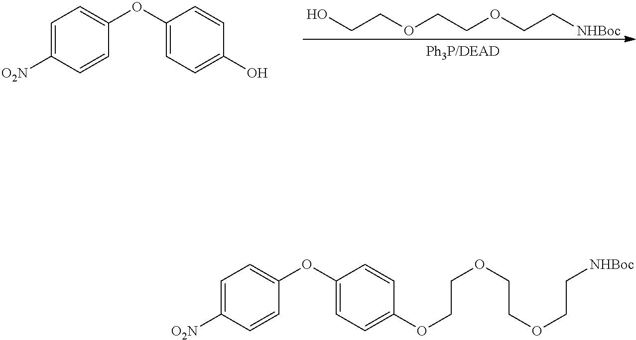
C1=C([O2N])C=CC(OC2=CC=C(O)C=C2)=C1.OCCOCCOCC[NHBoc].C1=C([O2N])C=CC(OC2=CC=C(OCCOCCOCC[NHBoc])C=C2)=C1
